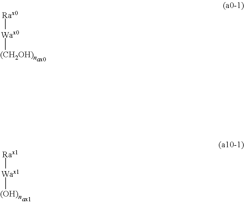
[Wax0]([(CH2OH)n])[Rax0].[Wax1]([(OH)n])[Rax1]
